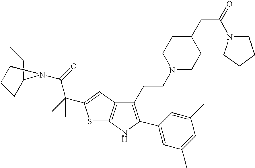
C1(CCN2CCC(CC(N3CCCC3)=O)CC2)=C(C2=CC(C)=CC(C)=C2)NC2=C1C=C(C(C)(C(=O)N1C3CCC1CC3)C)S2
